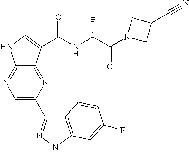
C12=NC(C3=NN(C)C4=C3C=CC(F)=C4)=CN=C1NC=C2C(NC(C(N1CC(C#N)C1)=O)C)=O
